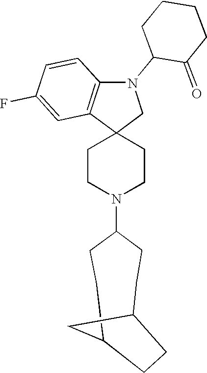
C1CN(C2CCC3CC(CC2)CC3)CCC12CN(C1C(=O)CCCC1)C1=C2C=C(F)C=C1
